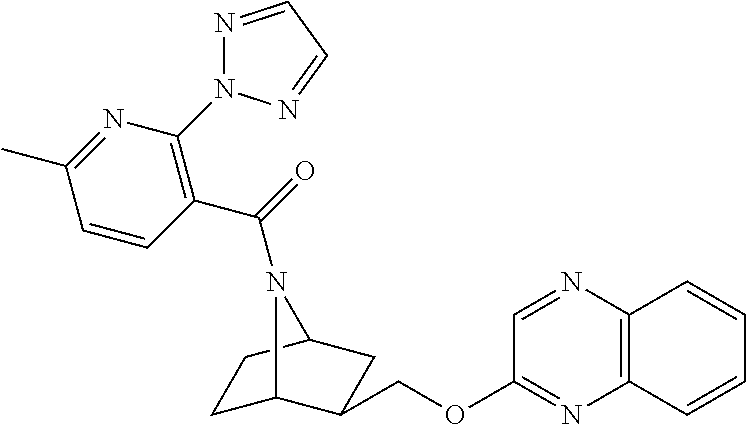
C12=C(C=CC=C1)N=C(OCC1C3CCC(C1)N3C(=O)C1=C(N3N=CC=N3)N=C(C)C=C1)C=N2
